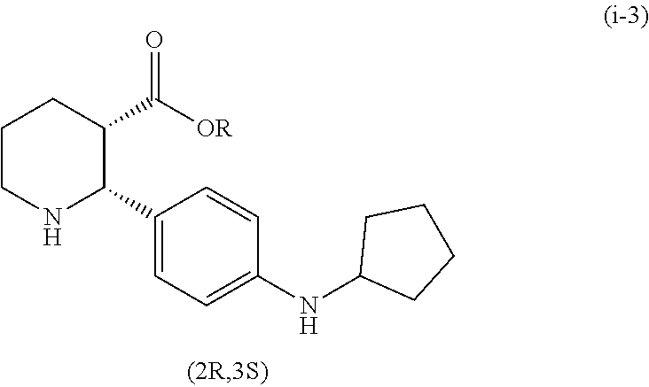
C1CNC(C2=CC=C(NC3CCCC3)C=C2)C(C([OR])=O)C1
